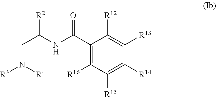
C1(C(NC([R2])CN([R4])[R3])=O)=C([R16])C([R15])=C([R14])C([R13])=C1[R12]
